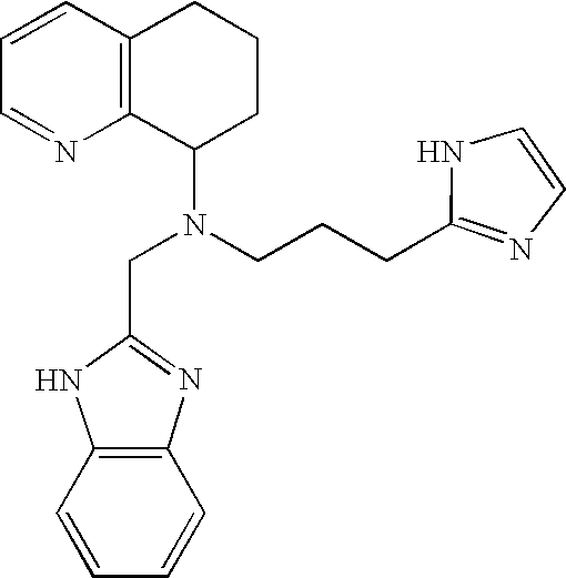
C1=NC2=C(C=C1)CCCC2N(CC1=NC2=C(N1)C=CC=C2)CCCC1=NC=CN1
